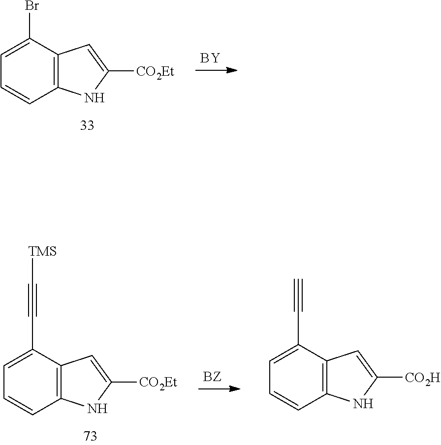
C1=C(Br)C2=C(C=C1)NC([CO2Et])=C2.[BY].C1=C(C#C[TMS])C2=C(C=C1)NC([CO2Et])=C2.C1=C(C#C)C2=C(C=C1)NC([CO2H])=C2.[BZ]
